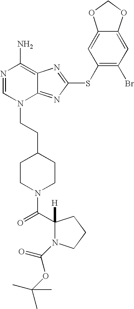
N1=CN(CCC2CCN(C(C3([H])N(C(=O)OC(C)(C)C)CCC3)=O)CC2)C2=NC(SC3=C(Br)C=C4C(=C3)OCO4)=NC2=C1N
